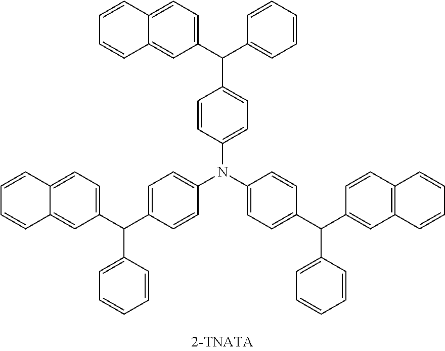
C1(C(C2=CC=CC=C2)C2=CC=C(N(C3=CC=C(C(C4=CC5=C(C=C4)C=CC=C5)C4=CC=CC=C4)C=C3)C3=CC=C(C(C4=CC=C5C(=C4)C=CC=C5)C4=CC=CC=C4)C=C3)C=C2)=CC=C2C(=C1)C=CC=C2
